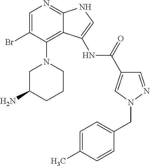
C1=C(Br)C(N2CC(N)CCC2)=C2C(=N1)NC=C2NC(C1=CN(CC2=CC=C(C)C=C2)N=C1)=O
